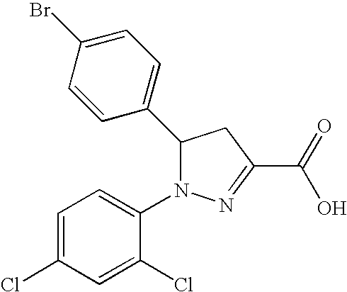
C1(C2N(C3=CC=C(Cl)C=C3Cl)N=C(C(=O)O)C2)=CC=C(Br)C=C1
